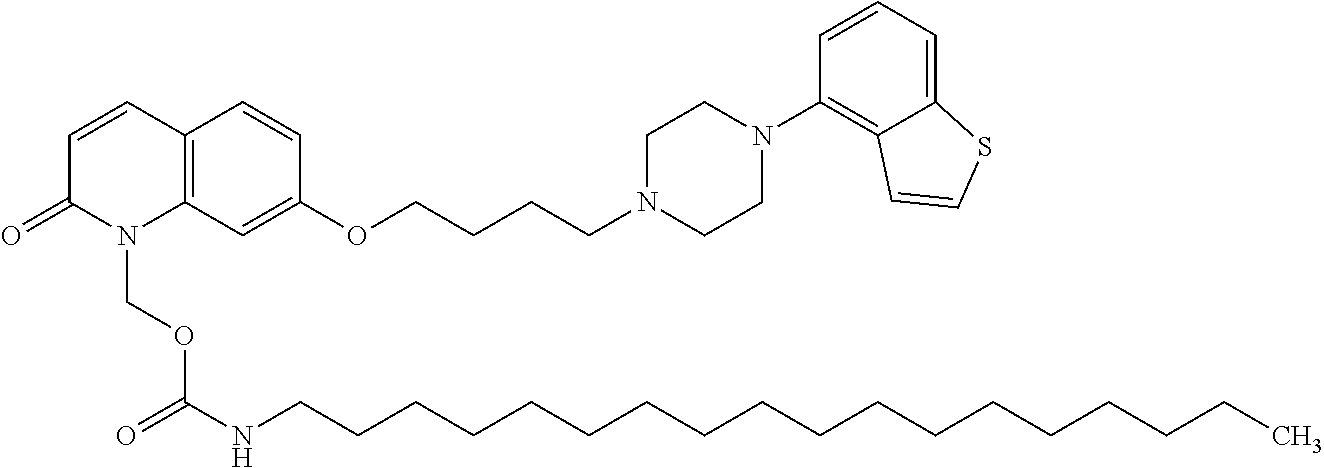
C12=C(C=C(OCCCCN3CCN(C4=C5C(=CC=C4)SC=C5)CC3)C=C1)N(COC(NCCCCCCCCCCCCCCCCCC)=O)C(=O)C=C2
